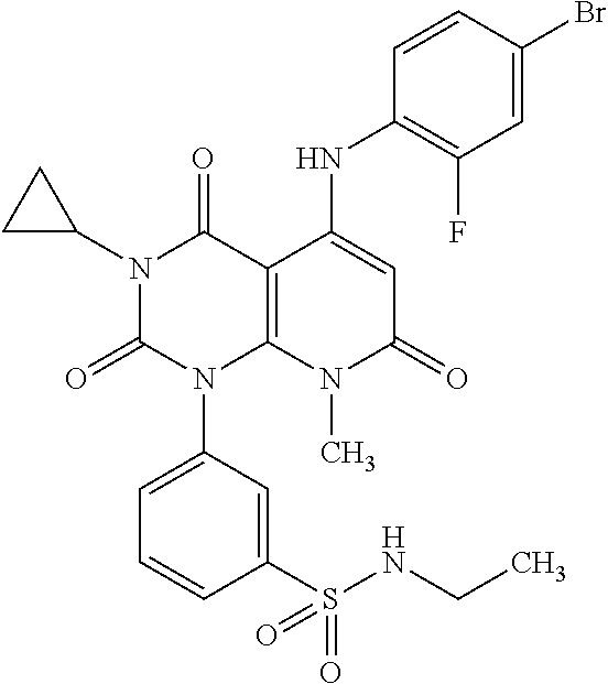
N1(C2CC2)C(=O)N(C2=CC=CC(S(NCC)(=O)=O)=C2)C2=C(C1=O)C(NC1=C(F)C=C(Br)C=C1)=CC(=O)N2C
